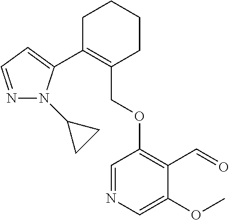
C1C(C2=CC=NN2C2CC2)=C(COC2=C(C=O)C(OC)=CN=C2)CCC1
